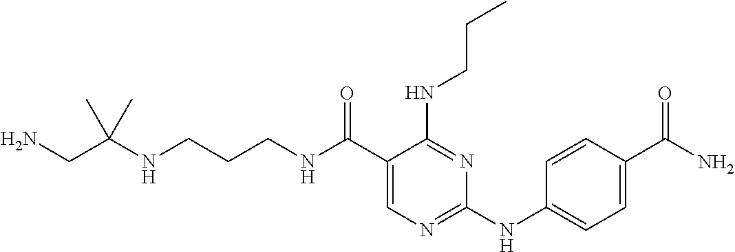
C(CCNC(C1=CN=C(NC2=CC=C(C(N)=O)C=C2)N=C1NCCC)=O)NC(CN)(C)C
